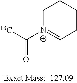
C1[N+](C(=O)[13C])=CCCC1
